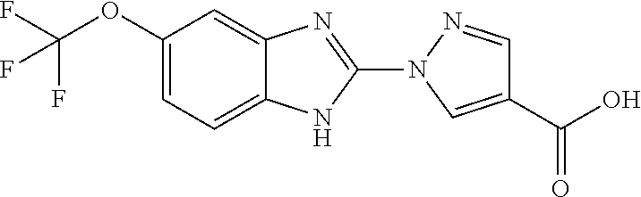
C1(OC(F)(F)F)=CC=C2C(=C1)N=C(N1C=C(C(O)=O)C=N1)N2
